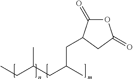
CCC(CC(C)CC1C(=O)OC(=O)C1)C
